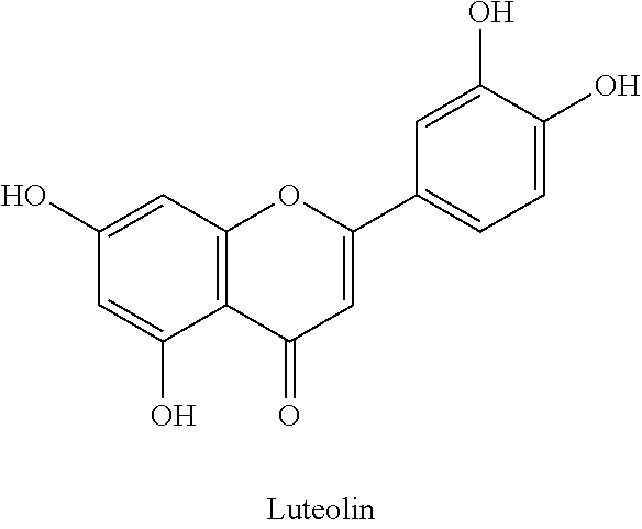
C12=C(C=C(O)C=C1O)OC(C1=CC=C(O)C(O)=C1)=CC2=O
